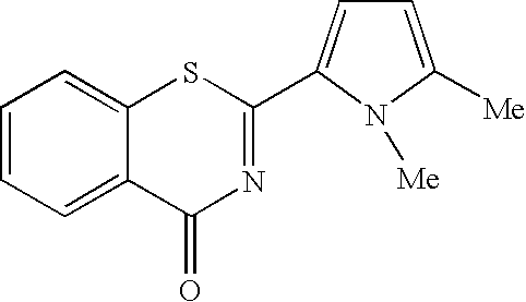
C1=CC=C2C(=C1)SC(C1=CC=C([Me])N1[Me])=NC2=O
